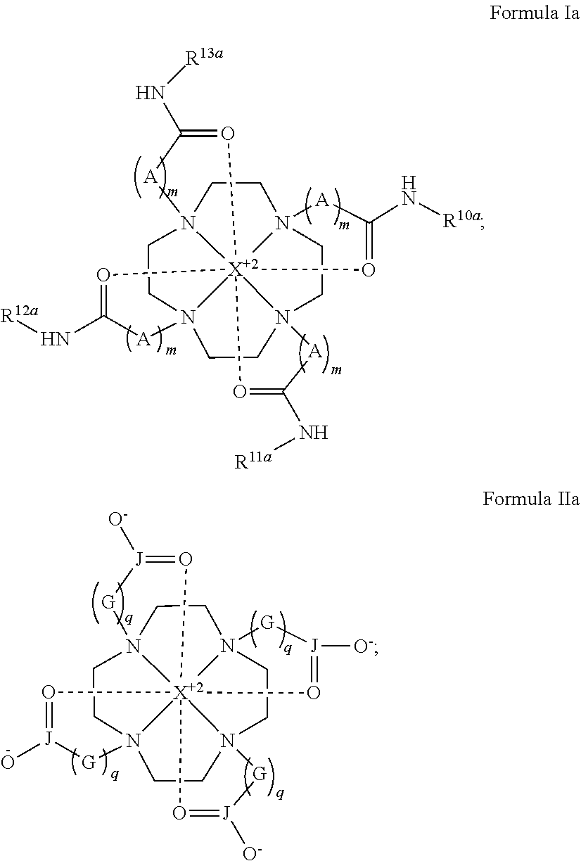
N123CCN45CCN67CCN8(CC1)[G][J]([O-])=O[X+2]2864(O=[J]([O-])[G]5)(O=[J]([O-])[G]7)O=[J](O)[G]3.N123CCN45CCN67CCN8(CC1)[A]C(N[R11a])=O[X+2]2864(O=C(N[R13a])[A]5)(O=C(N[R10a])[A]7)O=C(N[R12a])[A]3
